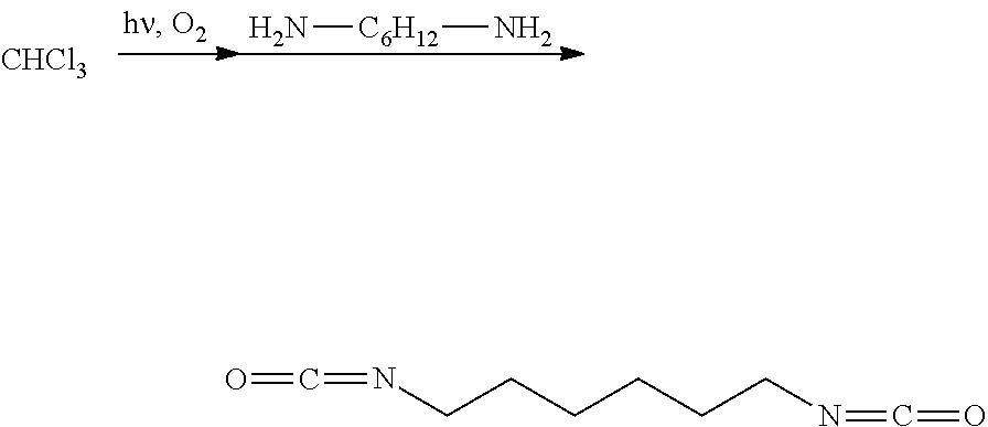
[CHCl3].[C6H12](N)N.C(N=C=O)CCCCCN=C=O
